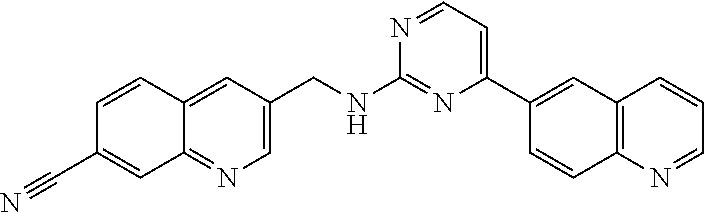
N1=CC=C(C2=CC3=C(C=C2)N=CC=C3)N=C1NCC1=CN=C2C(=C1)C=CC(C#N)=C2
